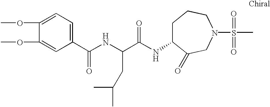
C1(C(NC(C(NC2CCCN(S(C)(=O)=O)CC2=O)=O)CC(C)C)=O)=CC=C(OC)C(OC)=C1
